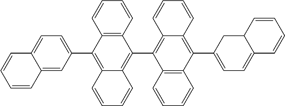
C12=C(C=CC=C1)C(C1=C3C(=C(C4=CC=C5C(C4)C=CC=C5)C4=C1C=CC=C4)C=CC=C3)=C1C(=C2C2=CC=C3C(=C2)C=CC=C3)C=CC=C1
